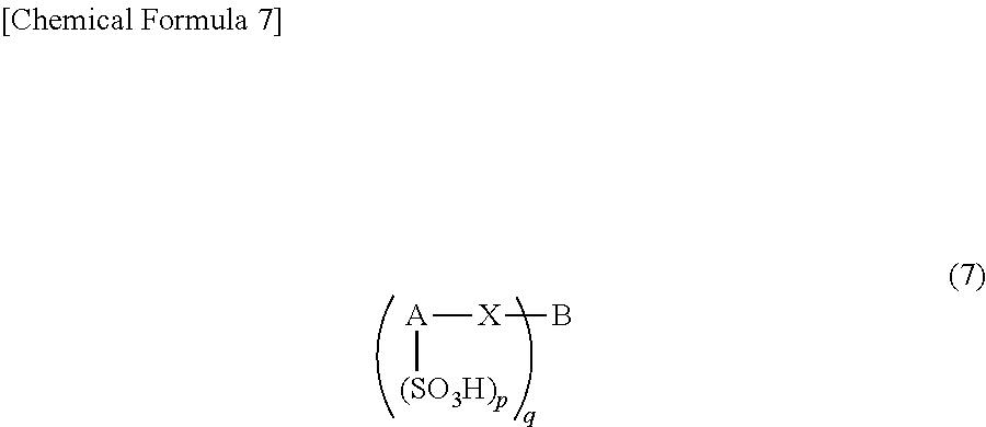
[A]([(SO3H)p])[X]B
